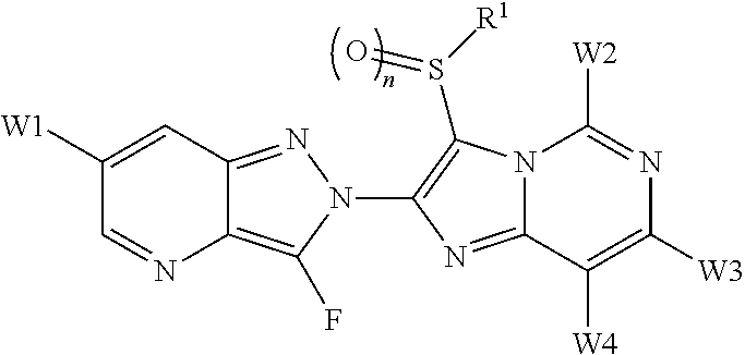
C12=C(F)N(C3=C(S([R1])=O)N4C(=N3)C([W4])=C([W3])N=C4[W2])N=C1C=C([W1])C=N2
